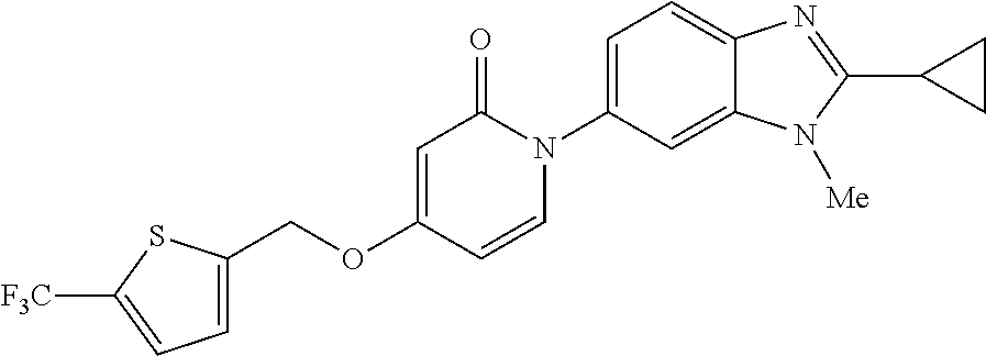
C(OC1=CC(=O)N(C2=CC=C3C(=C2)N([Me])C(C2CC2)=N3)C=C1)C1=CC=C([F3C])S1
